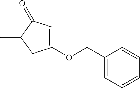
C1(OCC2=CC=CC=C2)=CC(=O)C(C)C1
